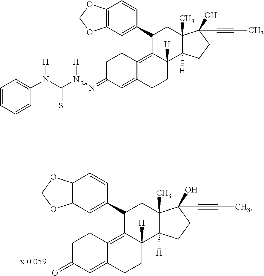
C12=C(C=C(C3C4=C5C(=CC(=O)CC5)CCC4([H])C4([H])C(C)(C3)C(O)(C#CC)CC4)C=C1)OCO2.C12=C(C=C(C3C4=C5C(=CC(=NN(C(N(C6=CC=CC=C6)[H])=S)[H])CC5)CCC4([H])C4([H])C(C)(C3)C(O)(C#CC)CC4)C=C1)OCO2
